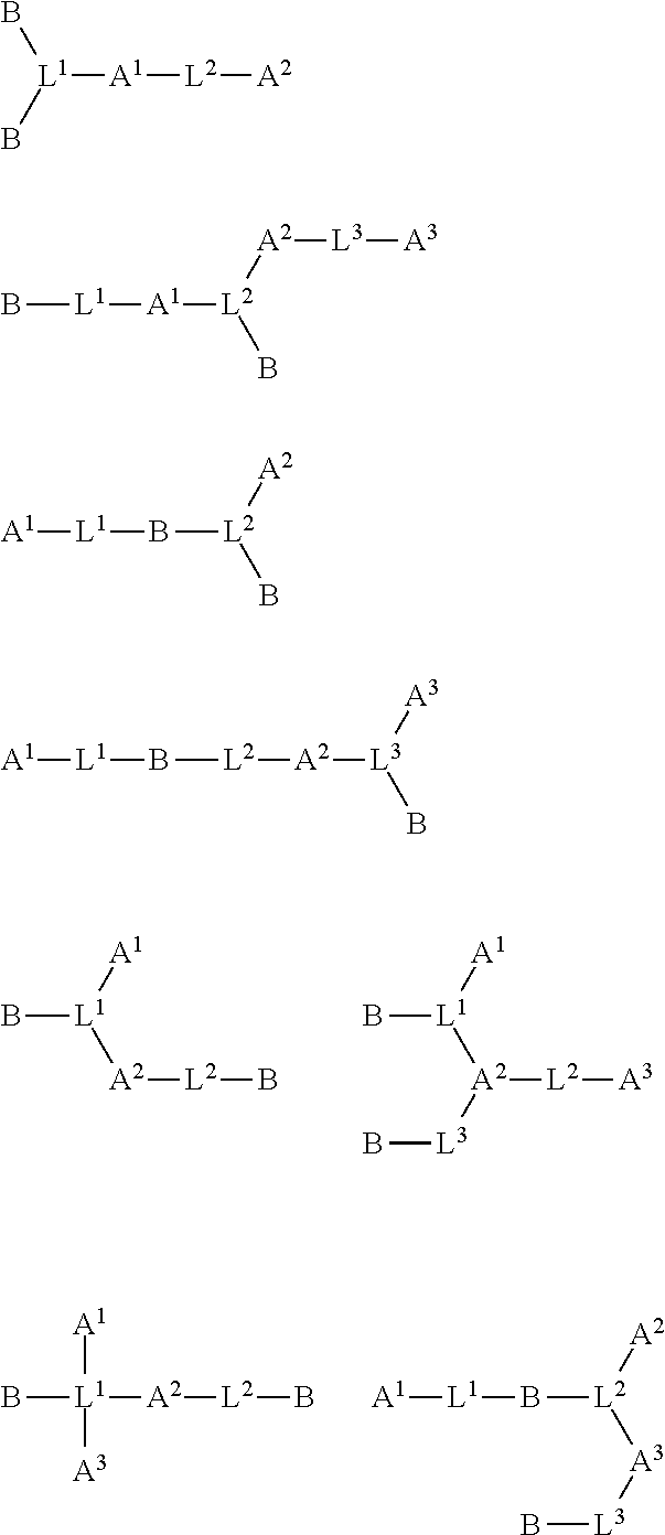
B[L1]([A1])[A2][L2]B.B[L1]([A1])[A2]([L2][A3])[L3]B.B[L1]([A1])([A3])[A2][L2]B.[A1][L1]B[L2]([A3][L3]B)[A2].[L1]([A1][L2][A2])(B)B.B[L1][A1][L2]([A2][L3][A3])B.[A1][L1]B[L2][A2][L3]([A3])B.[A1][L1]B[L2]([A2])B
